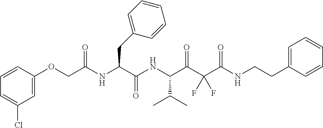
C1=CC=C(Cl)C=C1OCC(NC(C(NC(C(C(C(NCCC1=CC=CC=C1)=O)(F)F)=O)C(C)C)=O)CC1=CC=CC=C1)=O
